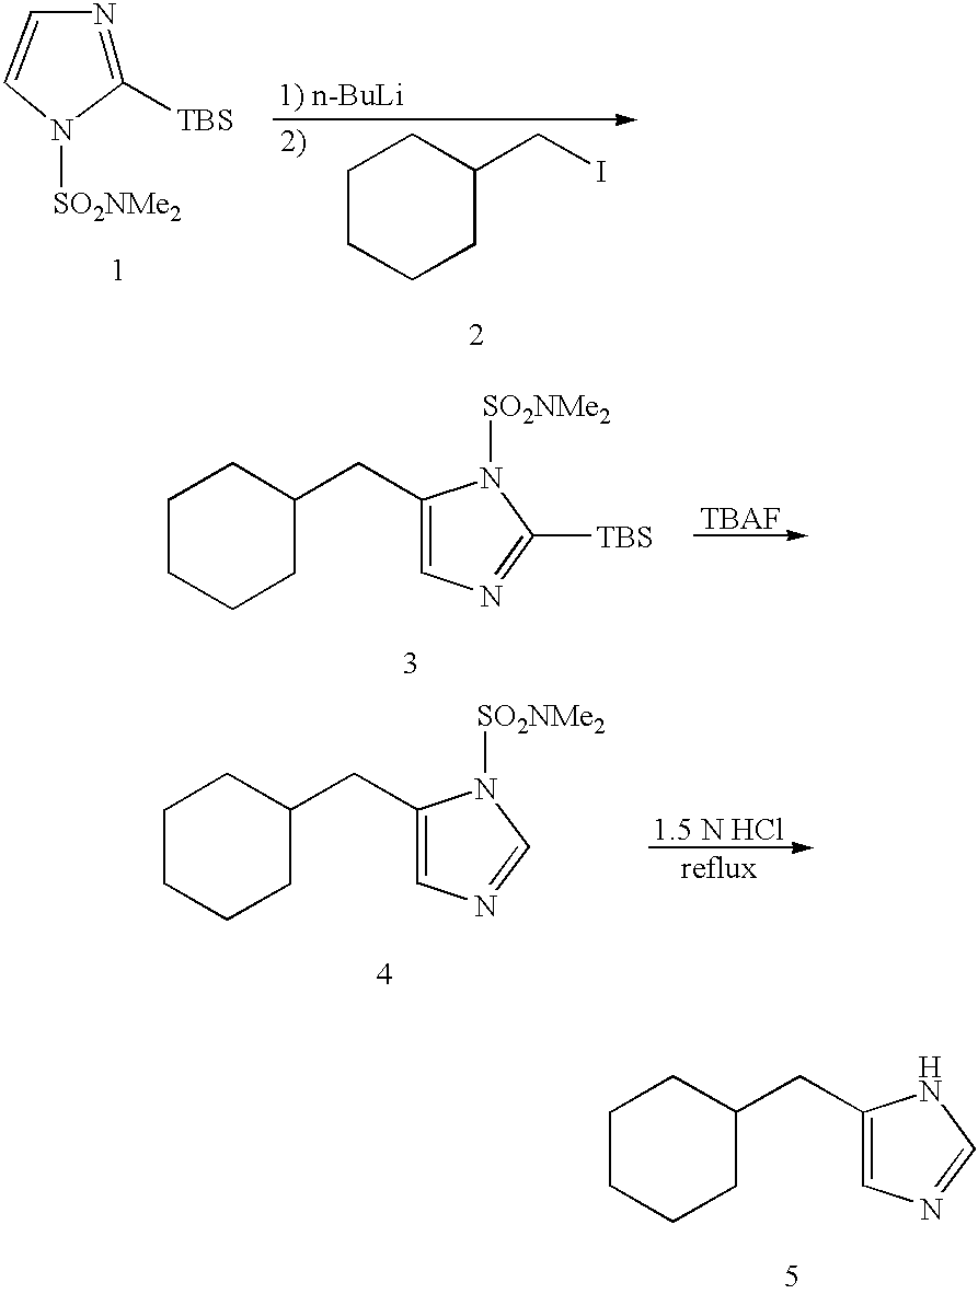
C1CCCC(CC2=CN=CN2)C1.C1([TBS])=NC=CN1[SO2NMe2].C1CCCC(CI)C1.C1CCCC(CC2=CN=C([TBS])N2[SO2NMe2])C1.[TBAF].C1CCCC(CC2=CN=CN2[SO2NMe2])C1
